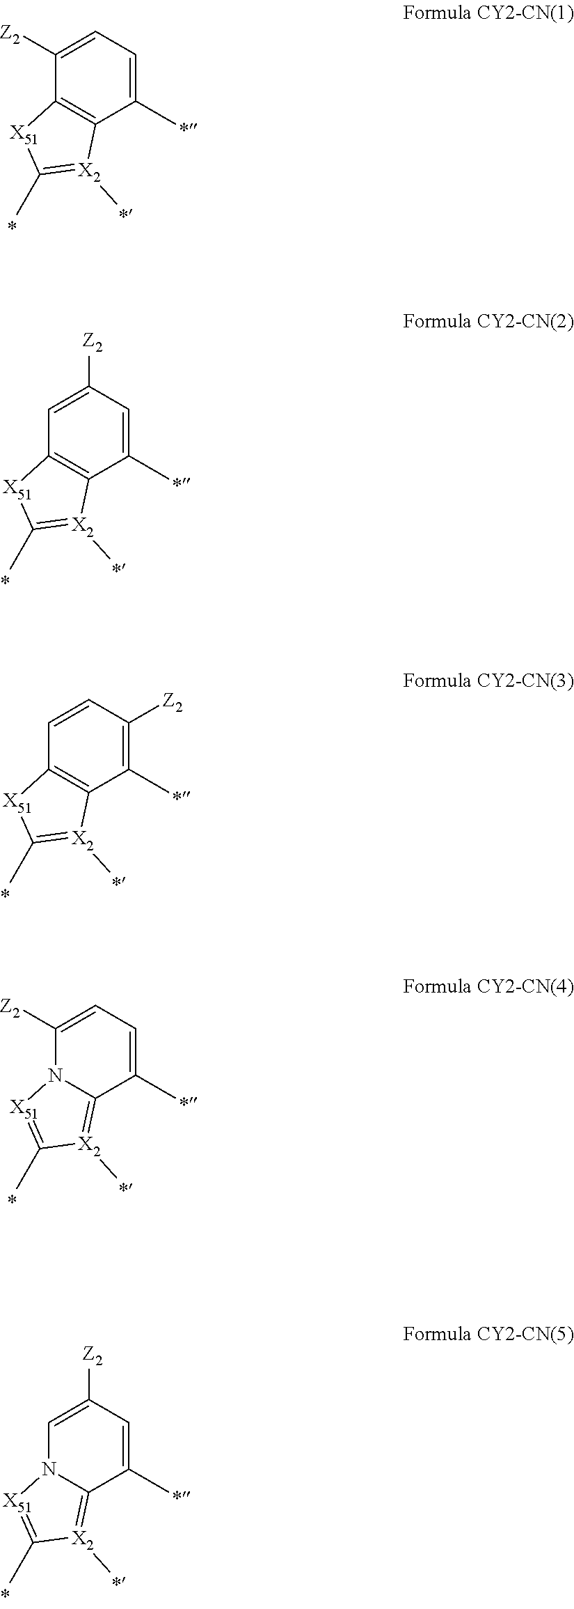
C1(C)=CC=C([Z2])C2=C1[X2](C)=C(C)[X51]2.C1(C)=CC([Z2])=CC2=C1[X2](C)=C(C)[X51]2.C1(C)=C([Z2])C=CC2=C1[X2](C)=C(C)[X51]2.C1(C)=CC=C([Z2])N2C1=[X2](C)C(C)=[X51]2.C1(C)=CC([Z2])=CN2C1=[X2](C)C(C)=[X51]2
